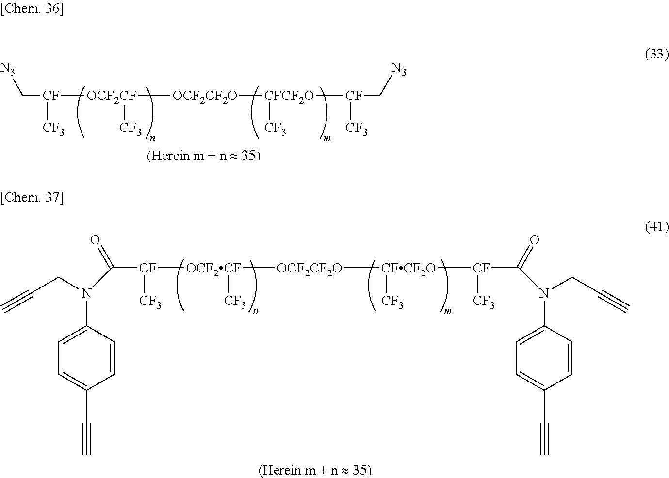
C([CF]([OCF2CF]([CF3])[OCF2CF2O][CFCF2O]([CF3])[CF](C[N3])[CF3])[CF3])[N3].[CF]([OCF2CF]([CF3])[OCF2CF2O][CFCF2O]([CF3])[CF]([CF3])C(=O)N(C1=CC=C(C#C)C=C1)CC#C)([CF3])C(=O)N(C1=CC=C(C#C)C=C1)CC#C
